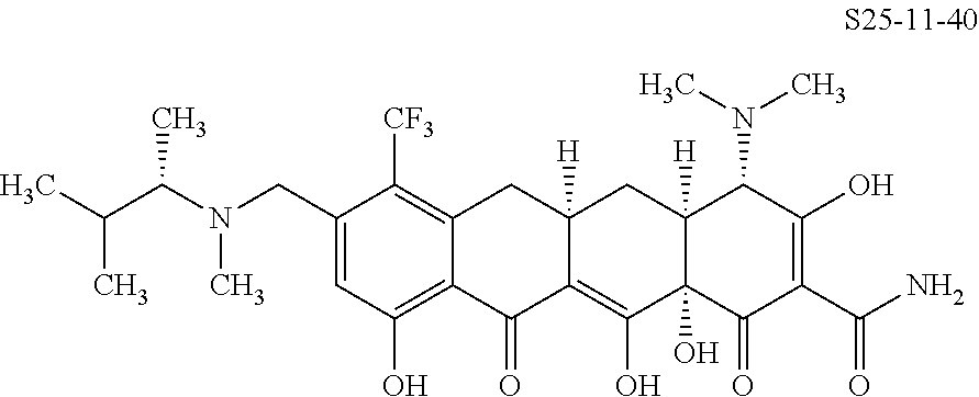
C1(CN(C)C(C(C)C)C)=CC(O)=C2C(=C1[CF3])CC1([H])C(=C(O)C3(O)C([H])(C1)C(N(C)C)C(O)=C(C(N)=O)C3=O)C2=O
